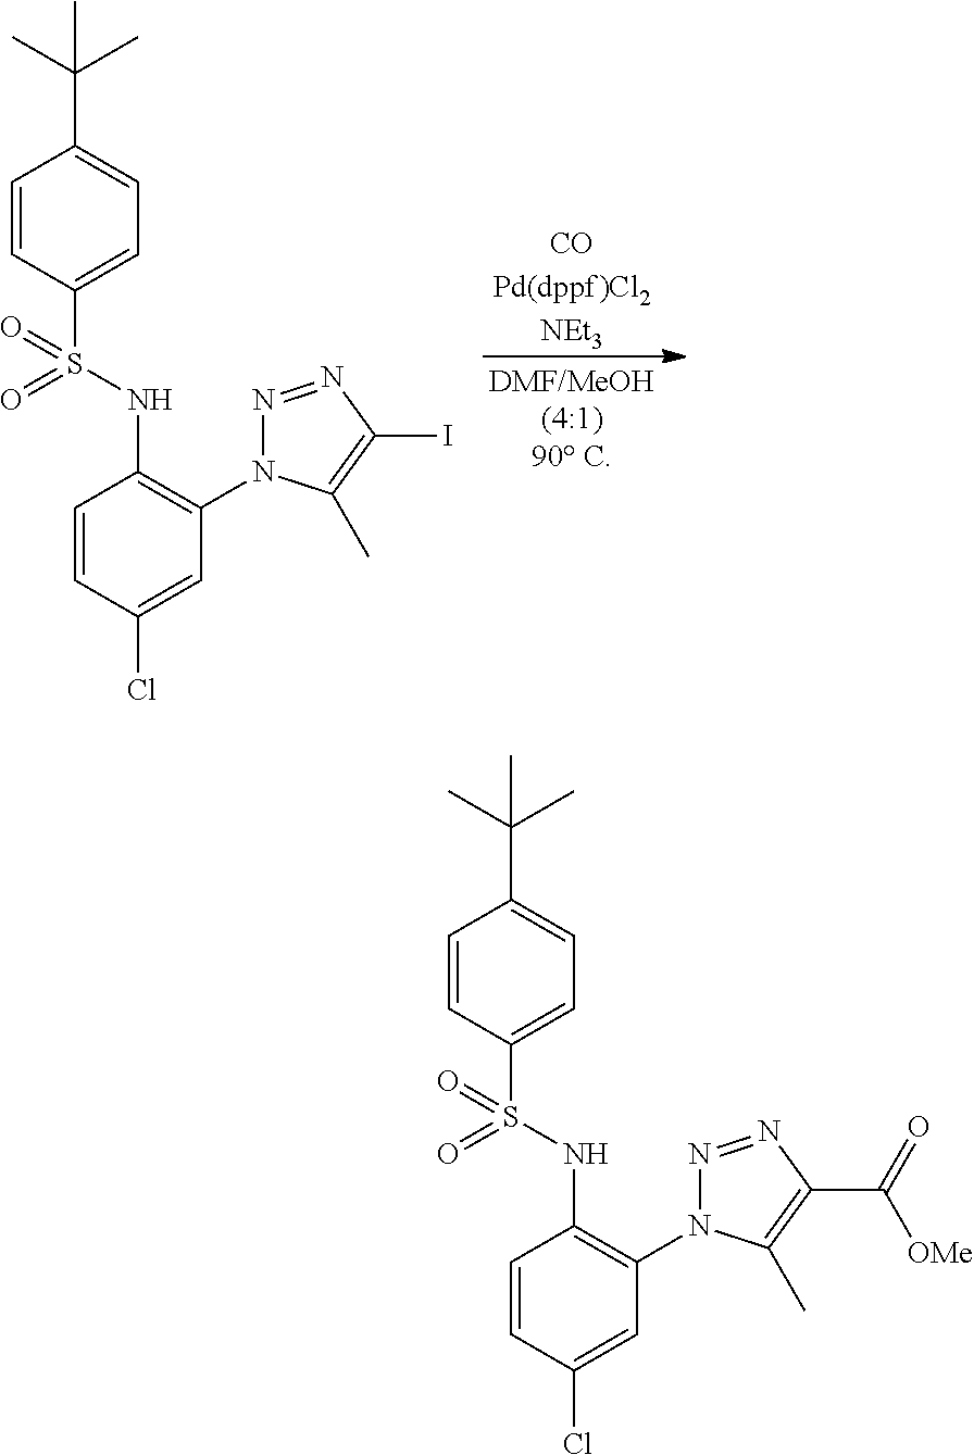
[COPd(dppf)Cl2NEt3].[DMF/MeOH(4:1)90 C].C1=CC(S(=O)(NC2=C(N3N=NC(I)=C3C)C=C(Cl)C=C2)=O)=CC=C1C(C)(C)C.C1=CC(S(=O)(NC2=C(N3N=NC(C(=O)[OMe])=C3C)C=C(Cl)C=C2)=O)=CC=C1C(C)(C)C
